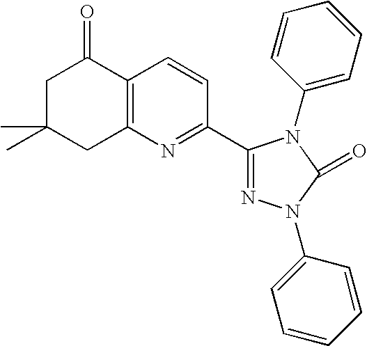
C1C(C)(C)CC2=C(C1=O)C=CC(C1=NN(C3=CC=CC=C3)C(=O)N1C1=CC=CC=C1)=N2
